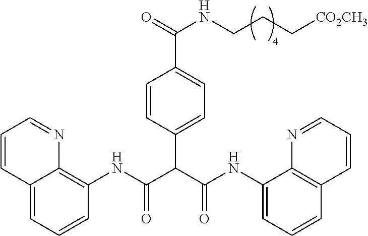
C12=CC=CC(NC(C(C(NC3=CC=CC4=C3N=CC=C4)=O)C3=CC=C(C(=O)NCCC[CO2CH3])C=C3)=O)=C1N=CC=C2
